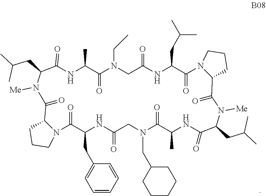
N1C(C)C(=O)N(CC)CC(=O)NC(CC(C)C)C(=O)N2C(C(=O)N([Me])C(CC(C)C)C(=O)NC(C)C(=O)N(CC3CCCCC3)CC(=O)NC(CC3=CC=CC=C3)C(=O)N3C(C(=O)N([Me])C(CC(C)C)C1=O)CCC3)CCC2
